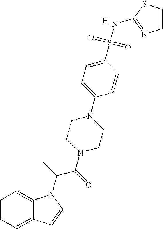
C1=CC=C2C(=C1)N(C(C(N1CCN(C3=CC=C(S(=O)(=O)NC4=NC=CS4)C=C3)CC1)=O)C)C=C2.[H]
